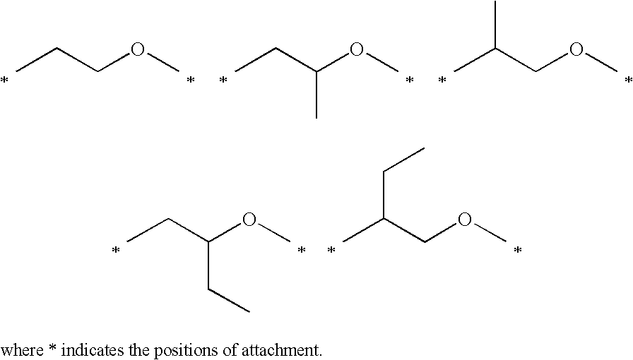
CCCOC.CCC(OC)C.CC(COC)C.CCC(OC)CC.CC(COC)CC
